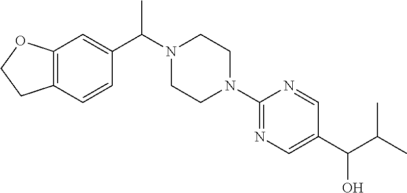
C12=C(C=CC(C(N3CCN(C4=NC=C(C(O)C(C)C)C=N4)CC3)C)=C1)CCO2
